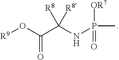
[R9]OC(C(NP(C)(=O)[OR7])([R8])[R8])=O
